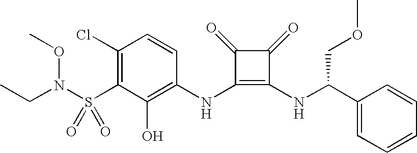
CCN(S(C1=C(Cl)C=CC(NC2=C(NC(C3=CC=CC=C3)COC)C(=O)C2=O)=C1O)(=O)=O)OC
